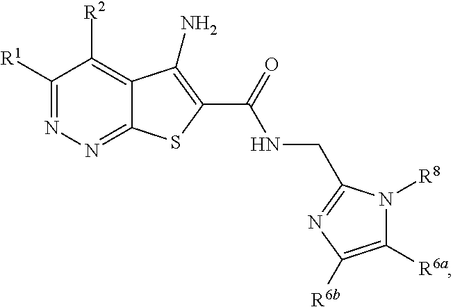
C1([R1])=NN=C2C(=C1[R2])C(N)=C(C(=O)NCC1=NC([R6b])=C([R6a])N1[R8])S2
